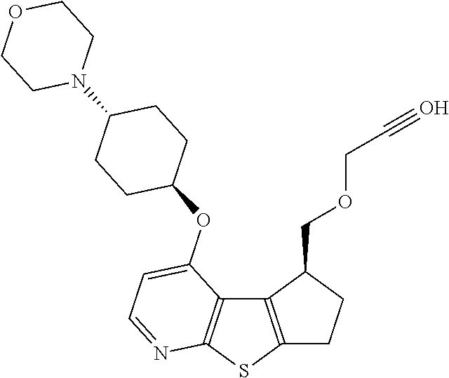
C12=C(SC3=C1C(OC1CCC(N4CCOCC4)CC1)=CC=N3)CCC2COCC#O
